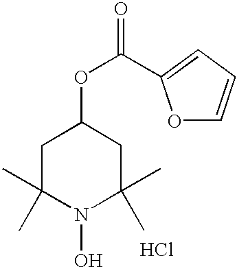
C1C(C)(C)N(O)C(C)(C)CC1OC(=O)C1=CC=CO1.Cl
